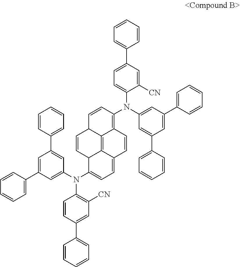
C12C3=C4C(C=C1)C(N(C1=C([CN])C=C(C5=CC=CC=C5)C=C1)C1=CC(C5=CC=CC=C5)=CC(C5=CC=CC=C5)=C1)=CC=C4C=CC3=C(N(C1=CC=C(C3=CC=CC=C3)C=C1[CN])C1=CC(C3=CC=CC=C3)=CC(C3=CC=CC=C3)=C1)C=C2
